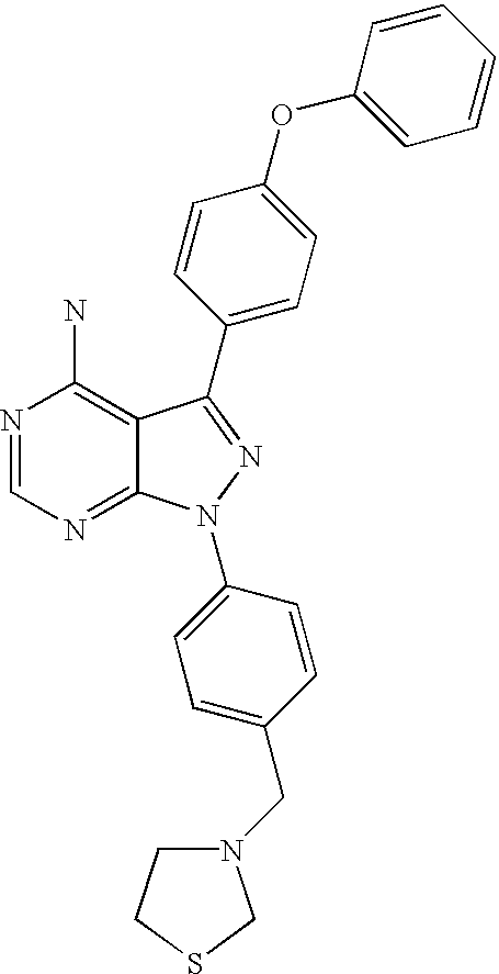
N1=CN=C2C(=C1N)C(C1=CC=C(OC3=CC=CC=C3)C=C1)=NN2C1=CC=C(CN2CCSC2)C=C1
